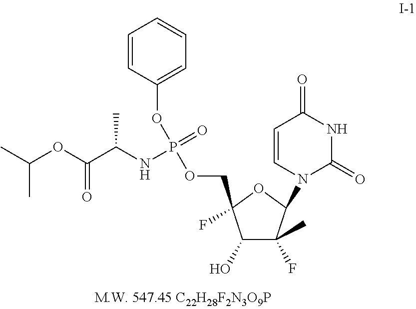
C(OC(C(NP(=O)(OCC1(F)C(O)C(F)(C)C(N2C=CC(=O)NC2=O)O1)OC1=CC=CC=C1)C)=O)(C)C
